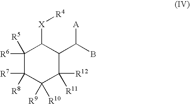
C1([R6])([R5])C([R7])([R8])C([R10])([R9])C([R12])([R11])C(C(B)[A])C1[X][R4]
